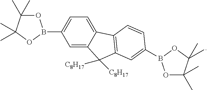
C1=C(B2OC(C)(C)C(C)(C)O2)C=C2C(=C1)C1=C(C2([C8H17])[C8H17])C=C(B2OC(C)(C)C(C)(C)O2)C=C1
